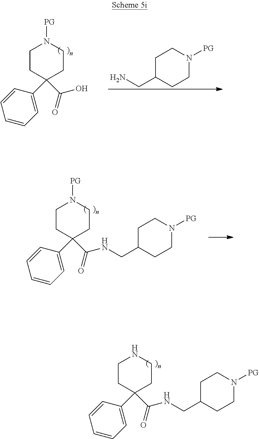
C1CC(C2=CC=CC=C2)(C(=O)NCC2CCN([PG])CC2)CCN1.C1C(CN)CCN([PG])C1.C1CC(C2=CC=CC=C2)(C(=O)O)CCN1[PG].C1CC(C2=CC=CC=C2)(C(=O)NCC2CCN([PG])CC2)CCN1[PG]
